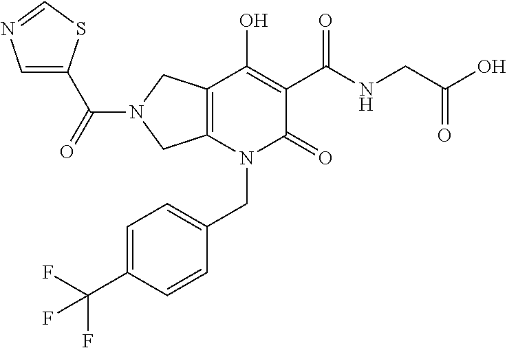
C12=C(N(CC3=CC=C(C(F)(F)F)C=C3)C(=O)C(C(NCC(O)=O)=O)=C1O)CN(C(=O)C1=CN=CS1)C2
